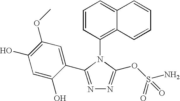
C1=CC(N2C(OS(N)(=O)=O)=NN=C2C2=CC(OC)=C(O)C=C2O)=C2C(=C1)C=CC=C2
